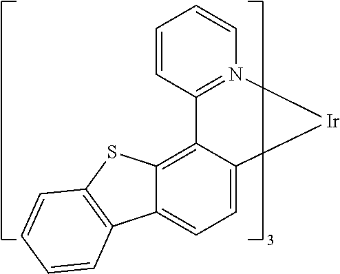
C12=C3C(=CC=C1[Ir]N1=C2C=CC=C1)C1=C(S3)C=CC=C1
